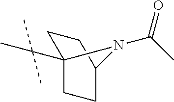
C(C)(=O)N1C2(C(C)(C)C)CCC1CC2
